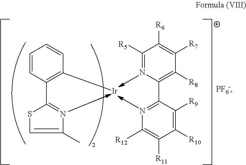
C1([R5])=NC(C2=NC([R12])=C([R11])C([R10])=C2[R9])=C([R8])C([R7])=C1[R6].[PF6-].C1=CC(C2=NC(C)=CS2)=C([Ir])C=C1
